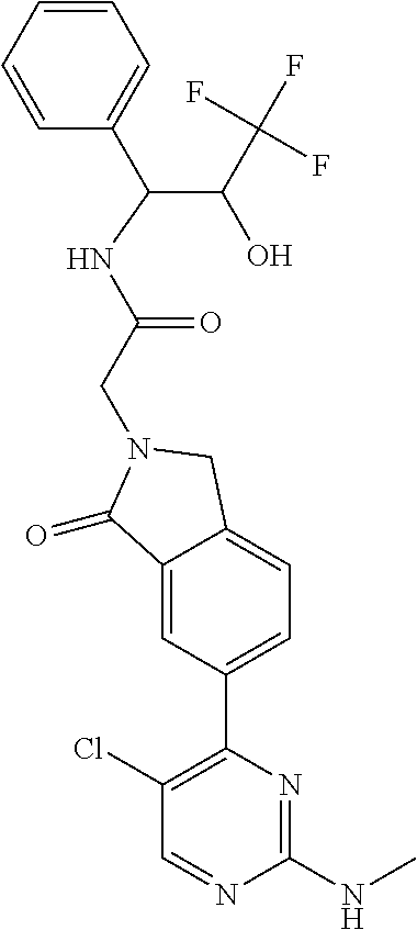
C1(=O)C2=CC(C3=C(Cl)C=NC(NC)=N3)=CC=C2CN1CC(NC(C(O)C(F)(F)F)C1=CC=CC=C1)=O
